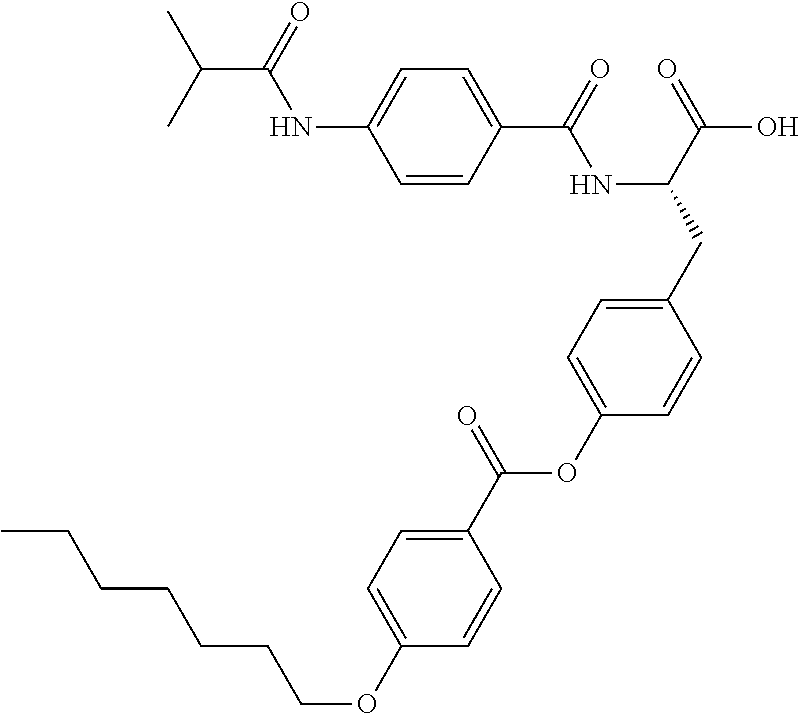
C1=CC(C(=O)NC(CC2=CC=C(OC(C3=CC=C(OCCCCCCC)C=C3)=O)C=C2)C(=O)O)=CC=C1NC(C(C)C)=O
